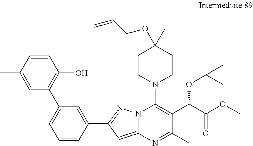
C1=CC(C2=NN3C(=C2)N=C(C)C(C(C(OC)=O)OC(C)(C)C)=C3N2CCC(C)(OCC=C)CC2)=CC(C2=C(O)C=CC(C)=C2)=C1
